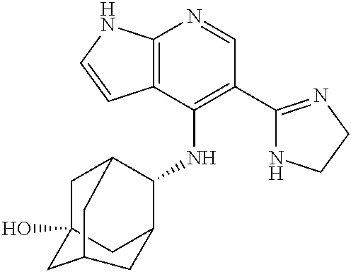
C12=C(C(NC3C4CC5(O)CC3CC(C5)C4)=C(C3=NCCN3)C=N1)C=CN2
